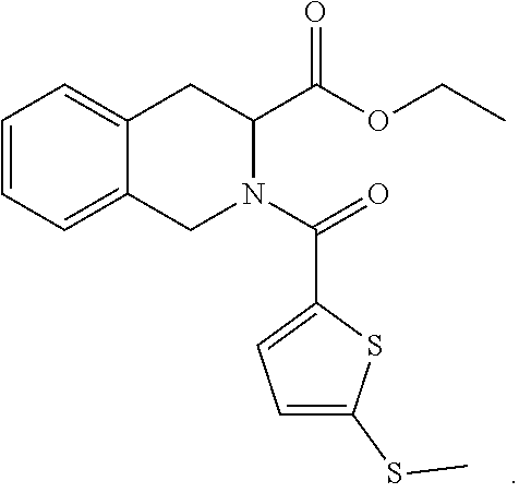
C1=CC=C2C(=C1)CN(C(C1=CC=C(SC)S1)=O)C(C(=O)OCC)C2
